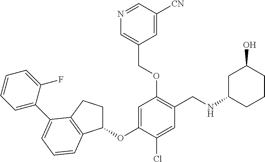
C1(OC2=CC(OCC3=CN=CC([CN])=C3)=C(CNC3CC(O)CCC3)C=C2Cl)CCC2=C1C=CC=C2C1=CC=CC=C1F
